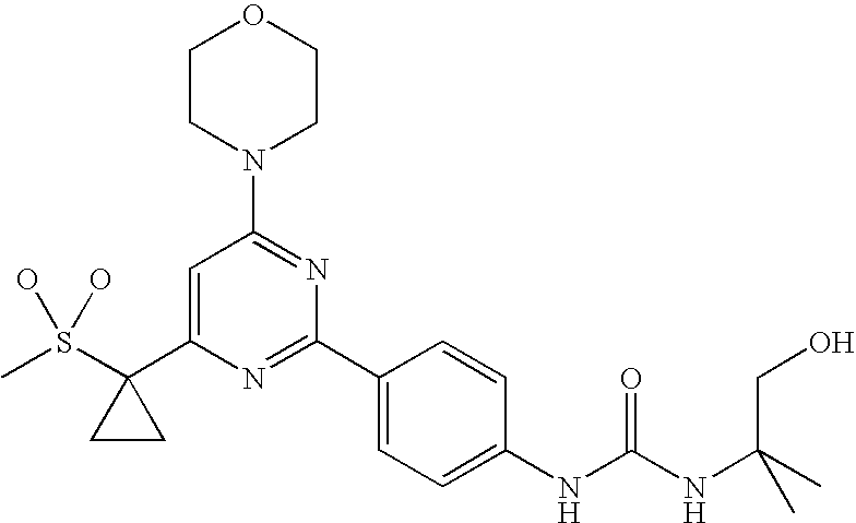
CS(C1(C2=CC(N3CCOCC3)=NC(C3=CC=C(NC(NC(CO)(C)C)=O)C=C3)=N2)CC1)(O)O
